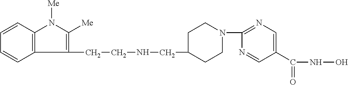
C1(CCNCC2CCN(C3=NC=C(C(NO)=O)C=N3)CC2)=C([Me])N([Me])C2=C1C=CC=C2
